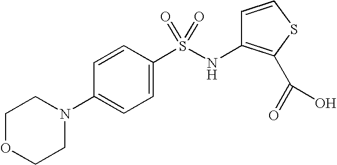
C1=CC(S(NC2=C(C(=O)O)SC=C2)(=O)=O)=CC=C1N1CCOCC1
